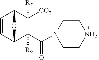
C1=CC2C(C(N3CC[NH2]CC3)=O)([R8])C([CO2])([R7])C1O2
